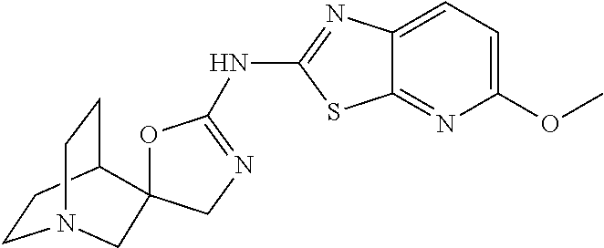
C1CC2CCN1CC21OC(NC2=NC3=CC=C(OC)N=C3S2)=NC1
